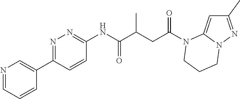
C1(C)=NN2C(=C1)N(C(CC(C(NC1=NN=C(C3=CN=CC=C3)C=C1)=O)C)=O)CCC2
